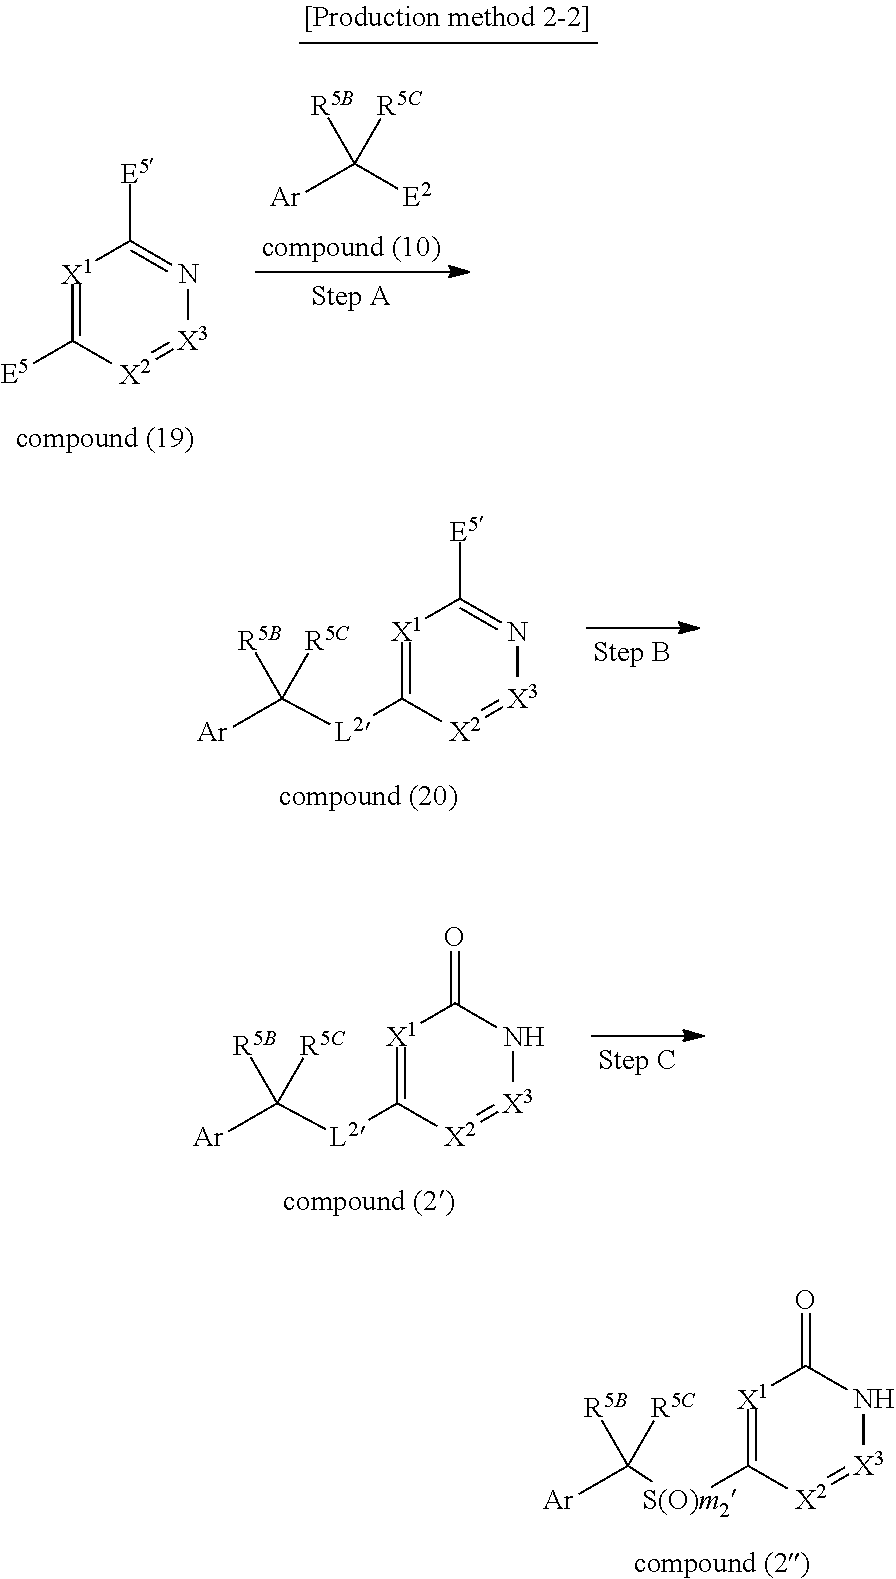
[X1]1=C([L2]C([Ar])([R5B])[R5C])[X2]=[X3]N=C1[E5].[X1]1=C([L2]C([Ar])([R5B])[R5C])[X2]=[X3]NC1=O.[X1]1=C([S(O)m2]C([Ar])([R5B])[R5C])[X2]=[X3]NC1=O.[X1]1=C([E5])[X2]=[X3]N=C1[E5].[Ar]C([E2])([R5B])[R5C]
